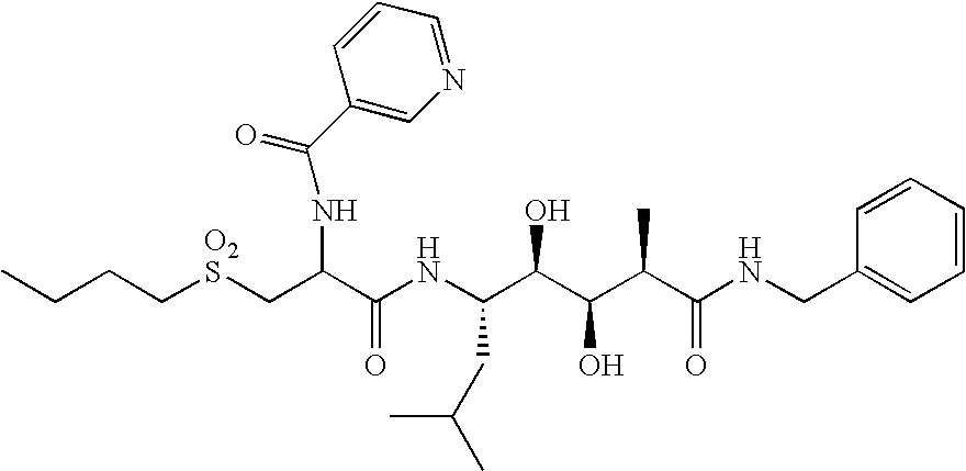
C(CC[O2S]CC(C(NC(C(C(C(C(NCC1=CC=CC=C1)=O)C)O)O)CC(C)C)=O)NC(=O)C1=CN=CC=C1)C
